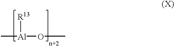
C[Al](OC)[R13]
